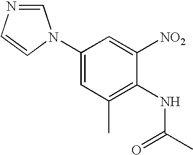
C1(N2C=NC=C2)=CC(C)=C(NC(C)=O)C([NO2])=C1
